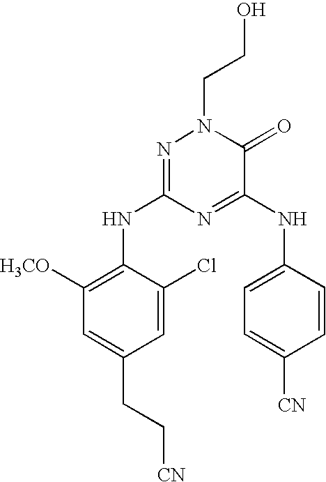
N1=C(NC2=C([H3CO])C=C(CC[CN])C=C2Cl)N=C(NC2=CC=C([CN])C=C2)C(=O)N1CCO
